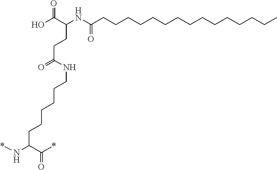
OC(C(NC(CCCCCCCCCCCCCCC)=O)CCC(=O)NCCCCCCC(N*)C(*)=O)=O
